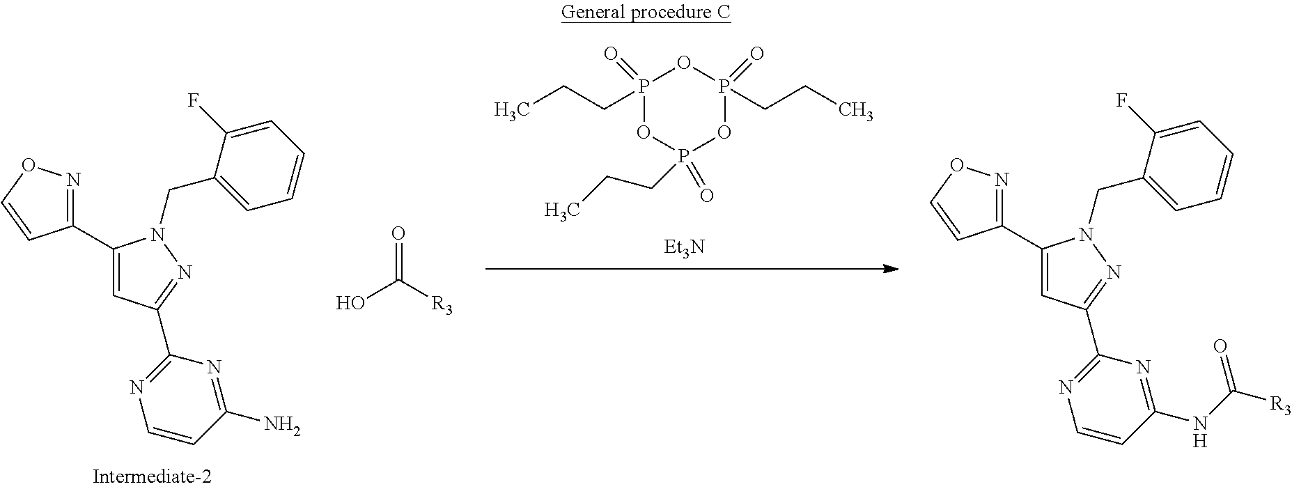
P1(CCC)(=O)OP(CCC)(=O)OP(=O)(CCC)O1.[Et3N].C1(C2=CC(C3=NC=CC(N)=N3)=NN2CC2=CC=CC=C2F)=NOC=C1.C1(C2=CC(C3=NC=CC(NC(=O)[R3])=N3)=NN2CC2=CC=CC=C2F)=NOC=C1.OC([R3])=O
